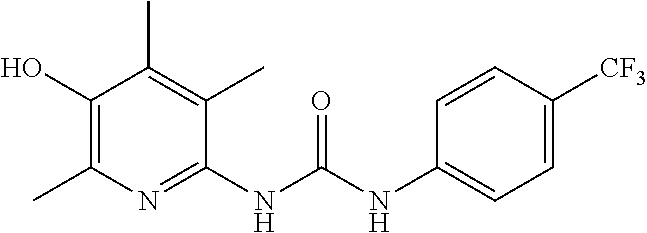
C1(NC(NC2=CC=C([CF3])C=C2)=O)=NC(C)=C(O)C(C)=C1C
